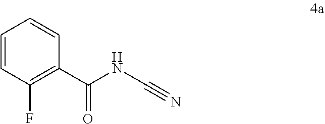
C1=CC(F)=C(C(NC#N)=O)C=C1
